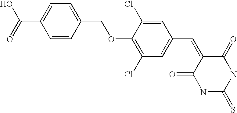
C1(COC2=C(Cl)C=C(C=C3C(=O)NC(=S)NC3=O)C=C2Cl)=CC=C(C(=O)O)C=C1
